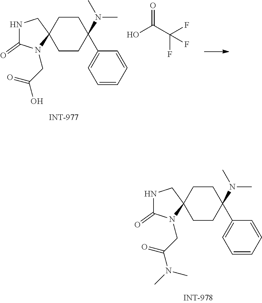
N1C(=O)N(CC(N(C)C)=O)C2(C1)CCC(N(C)C)(C1=CC=CC=C1)CC2.N1C(=O)N(CC(O)=O)C2(C1)CCC(N(C)C)(C1=CC=CC=C1)CC2.OC(C(F)(F)F)=O
